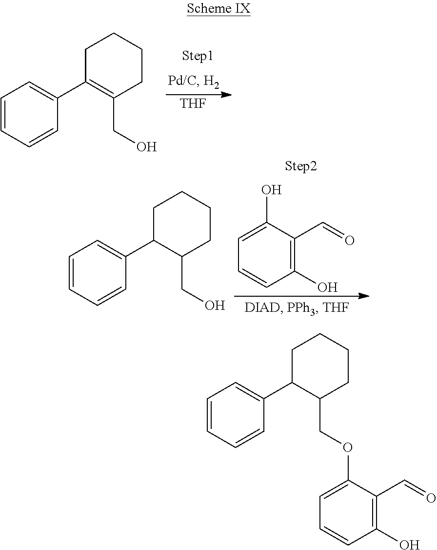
[THF].C1=CC=CC(C2=C(CO)CCCC2)=C1.C1=CC=CC(C2C(CO)CCCC2)=C1.C1(O)=CC=CC(O)=C1C=O.C1=CC=CC(C2C(COC3=CC=CC(O)=C3C=O)CCCC2)=C1
